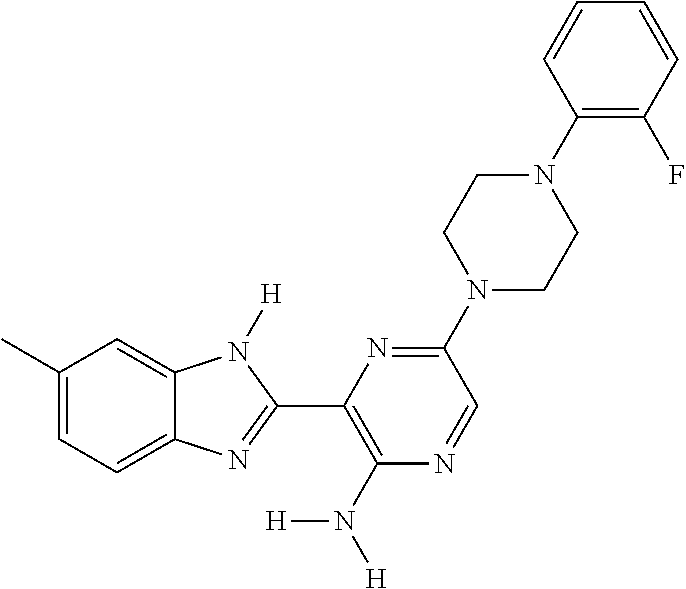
C1(C)=CC=C2C(=C1)N([H])C(C1=C(N([H])[H])N=CC(N3CCN(C4=C(F)C=CC=C4)CC3)=N1)=N2
